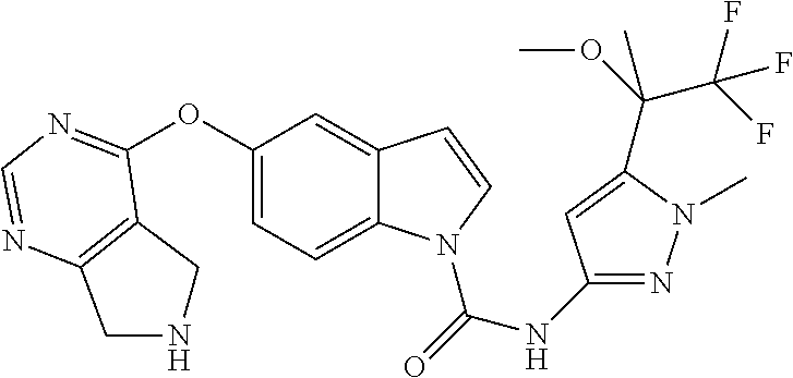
C12=C(C(OC3=CC=C4C(=C3)C=CN4C(=O)NC3=NN(C)C(C(OC)(C(F)(F)F)C)=C3)=NC=N1)CNC2
